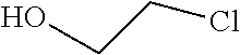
ClCCO
